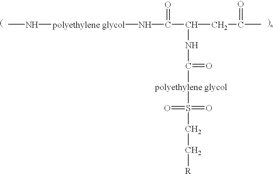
CN[polyethylene glycol]NC(=O)C(NC(=O)[polyethylene glycol]S(=O)(=O)CC[R])CC(C)=O
